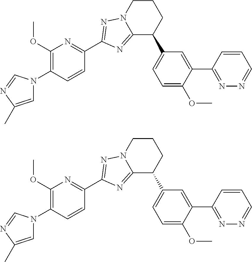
C1=C(C)N=CN1C1=C(OC)N=C(C2=NN3CCCC(C4=CC=C(OC)C(C5=NN=CC=C5)=C4)C3=N2)C=C1.C1=C(C)N=CN1C1=C(OC)N=C(C2=NN3CCCC(C4=CC=C(OC)C(C5=NN=CC=C5)=C4)C3=N2)C=C1
